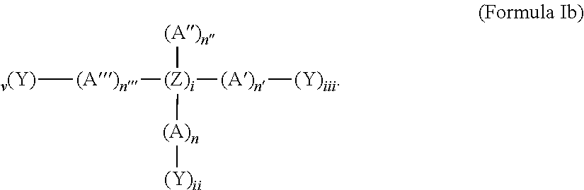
[v(Y)][(A)n][(Z)i]([(A)n])([(A)n][(Y)iii])[(A)n][(Y)ii]
